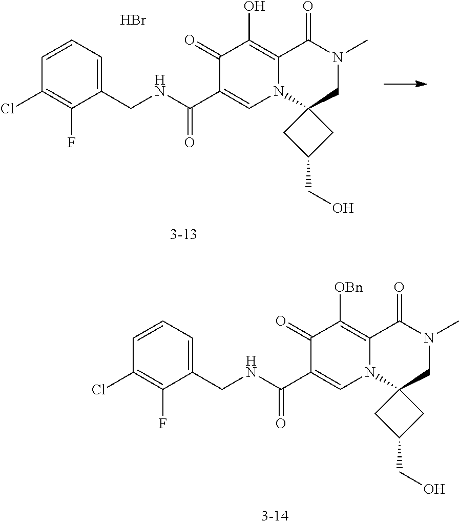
C1=CC=C(CNC(C2=CN3C(=C(O)C2=O)C(=O)N(C)CC32CC(CO)C2)=O)C(F)=C1Cl.[3-13].Br.[3-14].C1=CC=C(CNC(C2=CN3C(=C([OBn])C2=O)C(=O)N(C)CC32CC(CO)C2)=O)C(F)=C1Cl
